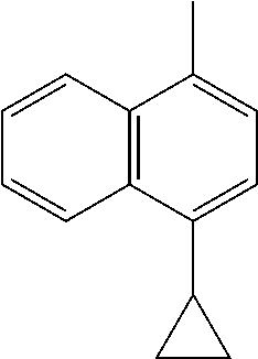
C12=C(C(C3CC3)=CC=C1C)C=CC=C2
